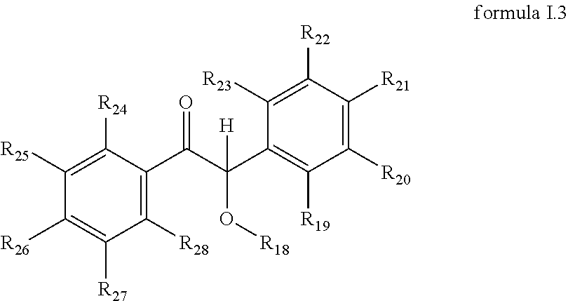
C1([R28])=C(C(C(C2=C([R19])C([R20])=C([R21])C([R22])=C2[R23])([H])O[R18])=O)C([R24])=C([R25])C([R26])=C1[R27]
